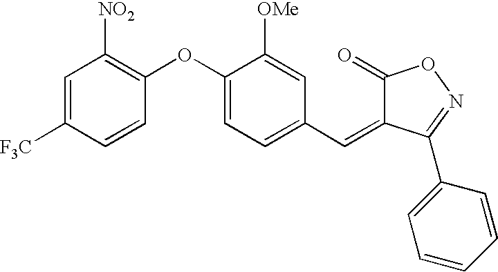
C1=C([F3C])C=CC(OC2=CC=C(C=C3C(=O)ON=C3C3=CC=CC=C3)C=C2[OMe])=C1[NO2]
